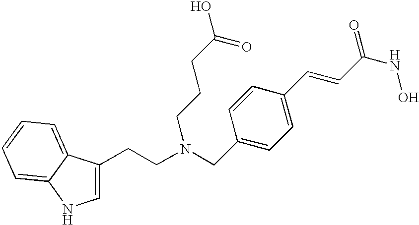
C1=C(CCN(CC2=CC=C(C=CC(NO)=O)C=C2)CCCC(=O)O)C2=CC=CC=C2N1
